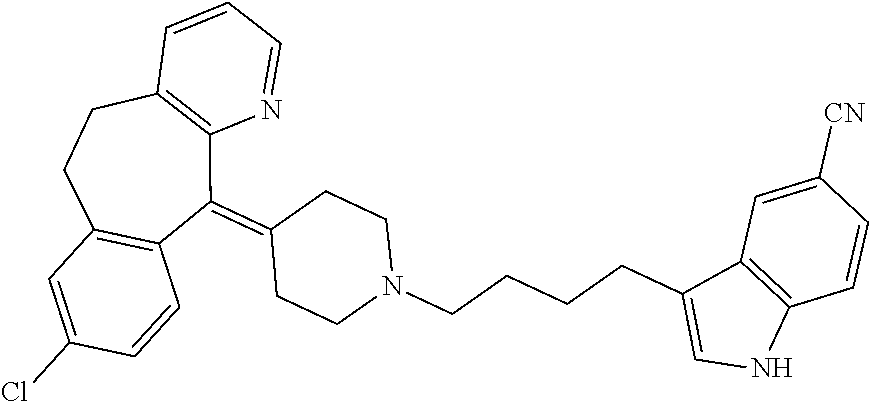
C1(=C2C3=C(CCC4=C2C=CC(Cl)=C4)C=CC=N3)CCN(CCCCC2=CNC3=C2C=C([CN])C=C3)CC1
